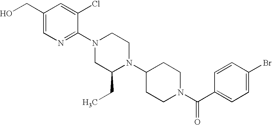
C1(Br)=CC=C(C(N2CCC(N3C(CC)CN(C4=NC=C(CO)C=C4Cl)CC3)CC2)=O)C=C1
